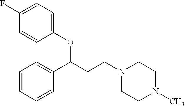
C1(OC(CCN2CCN(C)CC2)C2=CC=CC=C2)=CC=C(F)C=C1
